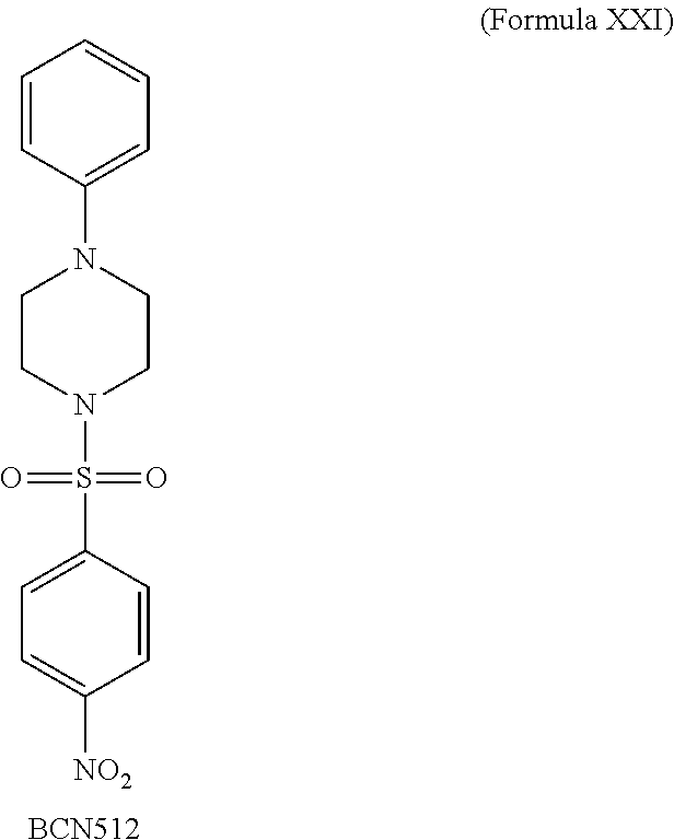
C1=CC(N2CCN(S(=O)(=O)C3=CC=C([NO2])C=C3)CC2)=CC=C1.[BCN512]
